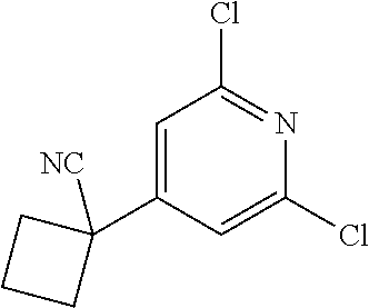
C1=C(C2([NC])CCC2)C=C(Cl)N=C1Cl
